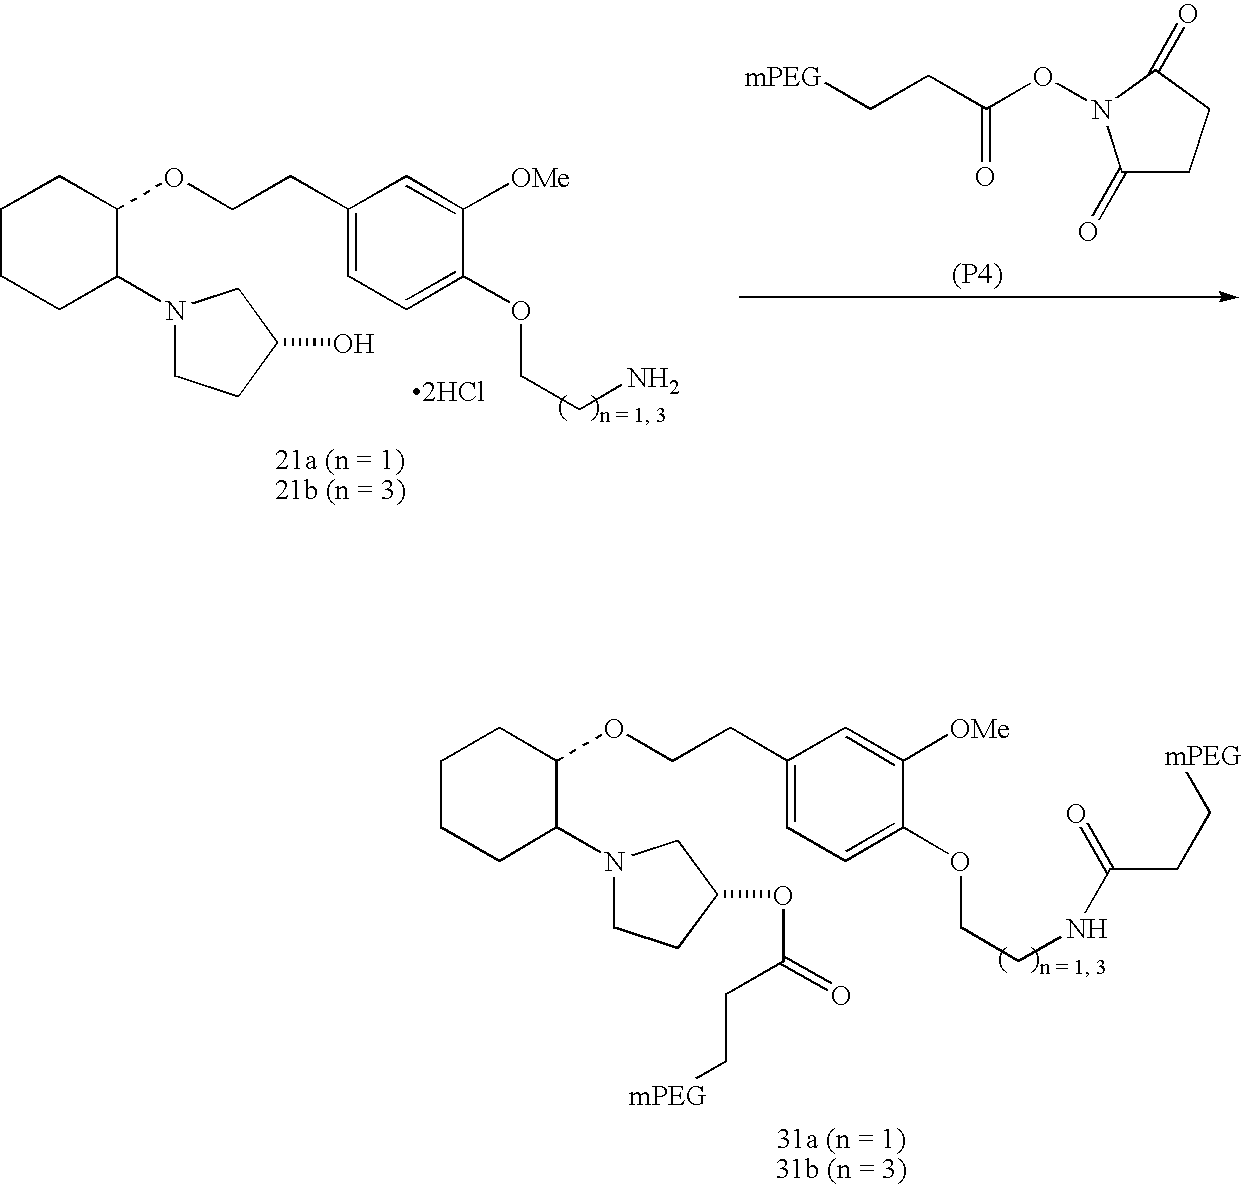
C1(CCOC2CCCCC2N2CCC(O)C2)=CC=C(OCCN)C([OMe])=C1.[2HCl].[mPEG]CCC(ON1C(=O)CCC1=O)=O.[(P4)].C1(CCOC2CCCCC2N2CCC(OC(CC[mPEG])=O)C2)=CC=C(OCCNC(=O)CC[mPEG])C([OMe])=C1
